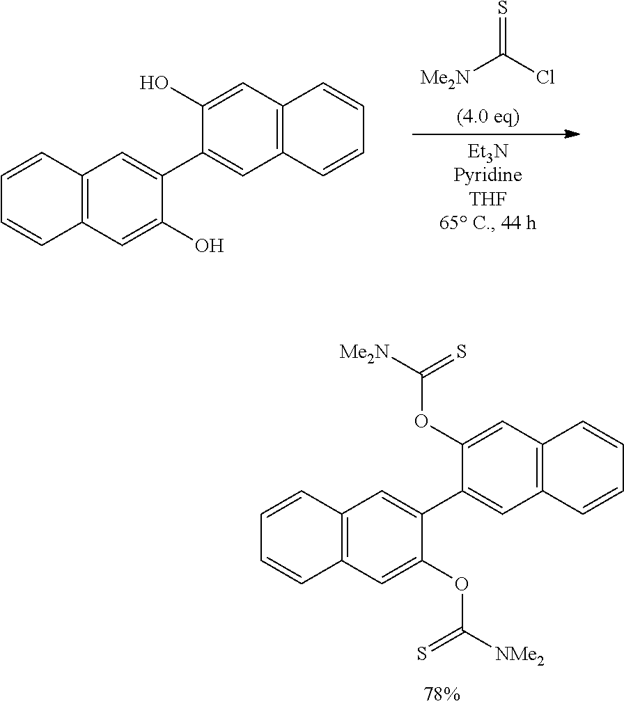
[Me2N]C(Cl)=S.C12=C(C=C(O)C(C3=CC4=C(C=C3O)C=CC=C4)=C1)C=CC=C2.C12=C(C=C(OC([NMe2])=S)C(C3=CC4=C(C=C3OC([Me2N])=S)C=CC=C4)=C1)C=CC=C2
